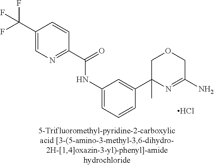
C1(C(=O)NC2=CC=CC(C3(C)N=C(N)COC3)=C2)=NC=C(C(F)(F)F)C=C1.Cl
